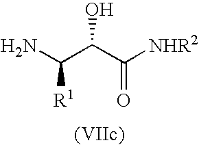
NC(C(C([NHR2])=O)O)[R1]
